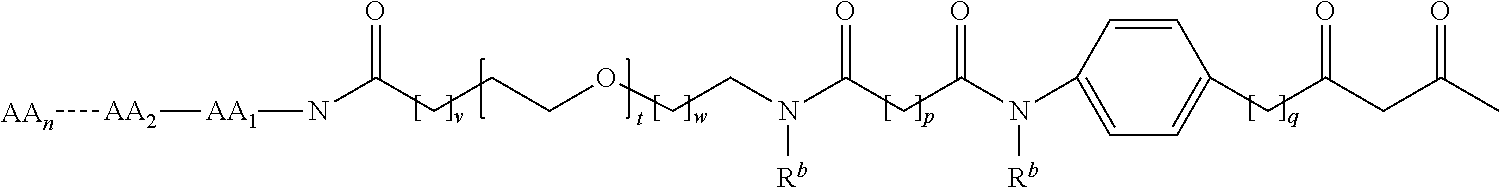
N(C(CCCOCCN(C(CC(N(C1=CC=C(CC(CC(C)=O)=O)C=C1)[Rb])=O)=O)[Rb])=O)[AA1][AA2][AAn]
